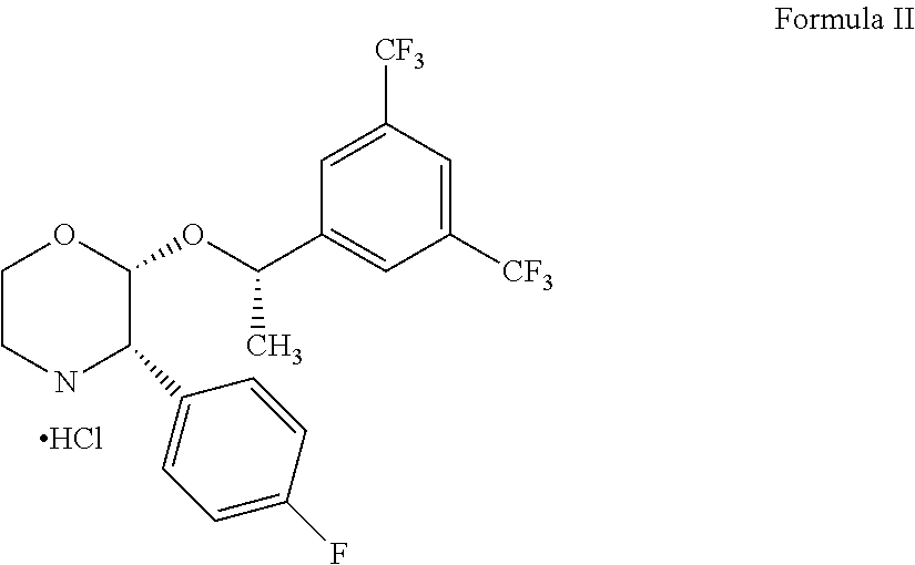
C1CNC(C2=CC=C(F)C=C2)C(OC(C2=CC([CF3])=CC([CF3])=C2)C)O1.Cl
